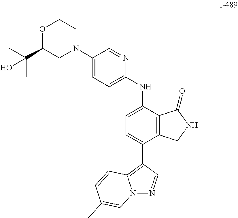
C1(C(C)(C)O)CN(C2=CC=C(NC3=CC=C(C4=C5N(N=C4)C=C(C)C=C5)C4=C3C(=O)NC4)N=C2)CCO1
